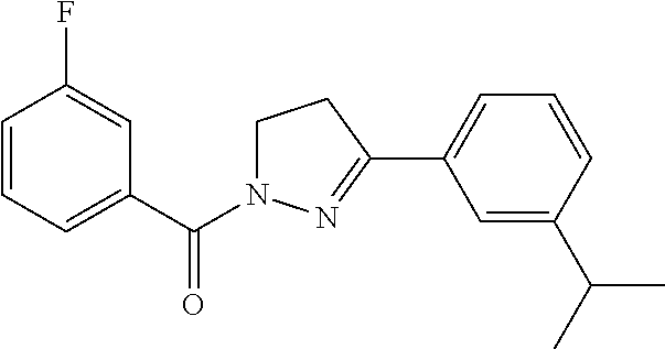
C1=CC=C(C(=O)N2CCC(C3=CC=CC(C(C)C)=C3)=N2)C=C1F
